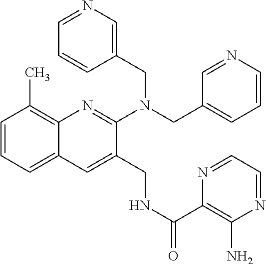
C1=CC=C2C(=C1C)N=C(N(CC1=CN=CC=C1)CC1=CC=CN=C1)C(CNC(C1=C(N)N=CC=N1)=O)=C2
